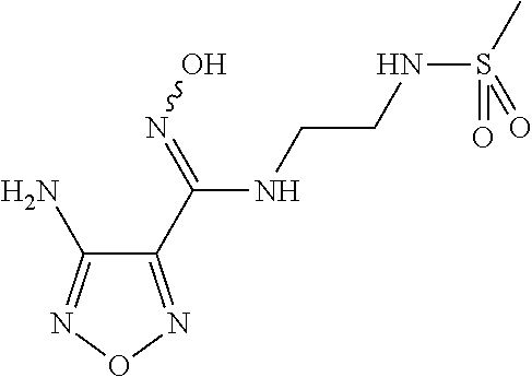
C(CNS(C)(=O)=O)NC(C1=NON=C1N)=NO
